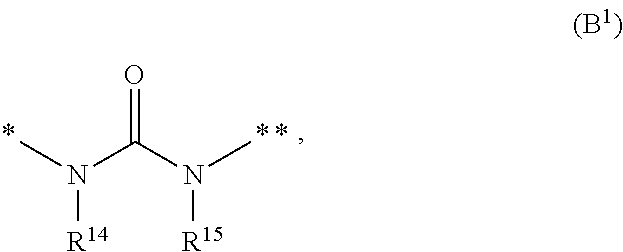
CN([R14])C(N(C)[R15])=O
